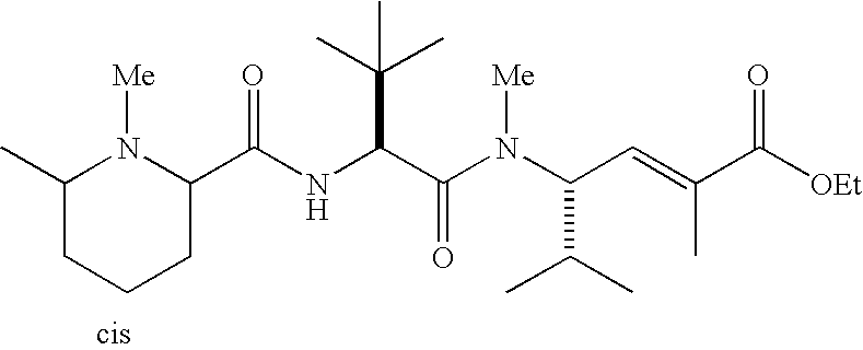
C(NC(C(N(C(C=C(C([OEt])=O)C)C(C)C)[Me])=O)C(C)(C)C)(=O)C1N([Me])C(C)CCC1
